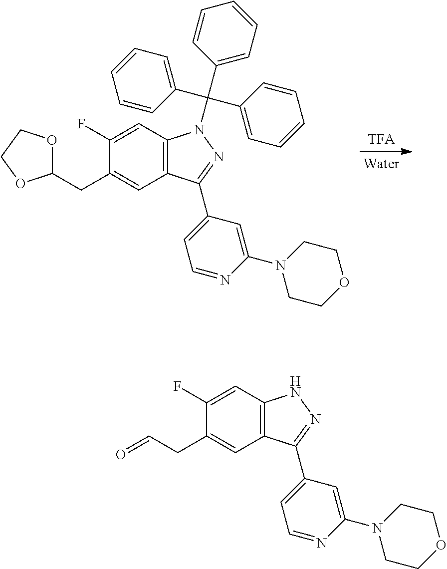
C1(F)=CC2=C(C=C1CC1OCCO1)C(C1=CC=NC(N3CCOCC3)=C1)=NN2C(C1=CC=CC=C1)(C1=CC=CC=C1)C1=CC=CC=C1.C1(F)=CC2=C(C=C1CC=O)C(C1=CC=NC(N3CCOCC3)=C1)=NN2
